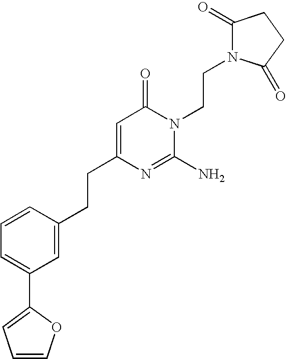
C(C1=CC(=O)N(CCN2C(=O)CCC2=O)C(N)=N1)CC1=CC(C2=CC=CO2)=CC=C1
